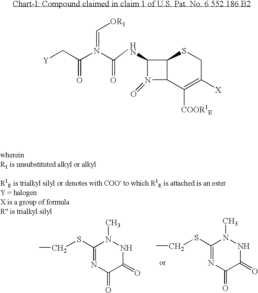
C1(SCC)=NC(=O)C(=O)NN1C.C1(SCC)=NC(=O)C(=O)NN1C.C1(NC(N(C(=O)C[Y])=C[OR1])=O)N(=O)C2C1SCC([X])=C2[COOR1E]
